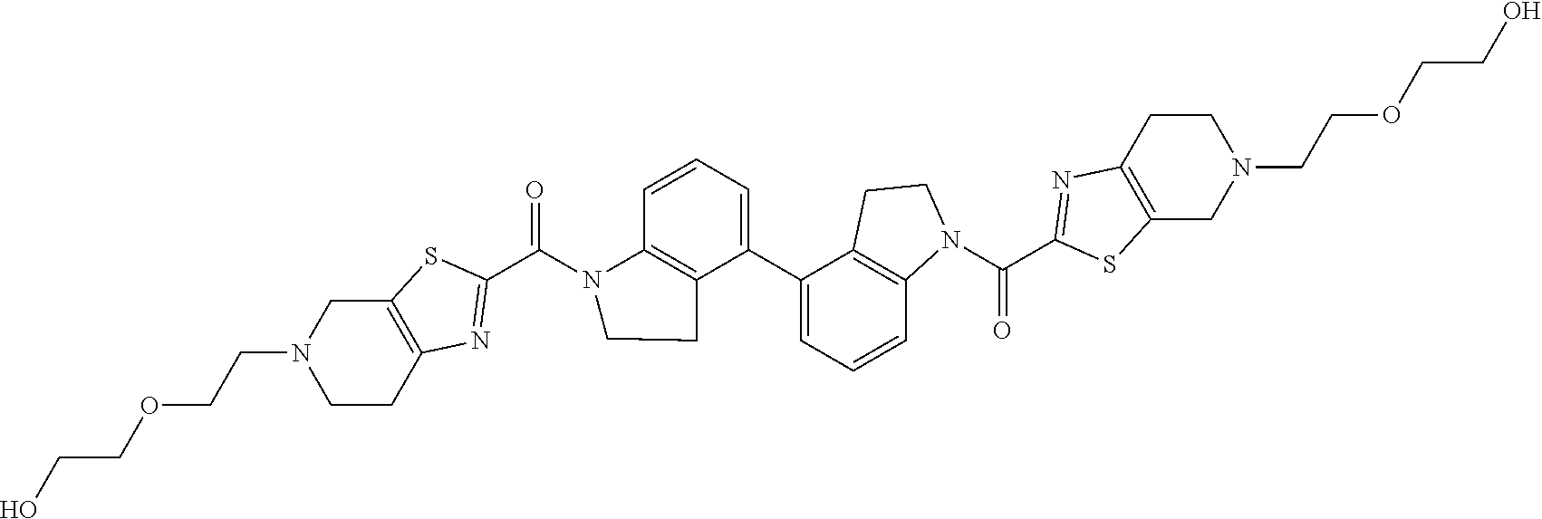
C12=C(SC(C(N3C4=C(C(C5=CC=CC6=C5CCN6C(C5=NC6=C(S5)CN(CCOCCO)CC6)=O)=CC=C4)CC3)=O)=N1)CN(CCOCCO)CC2
